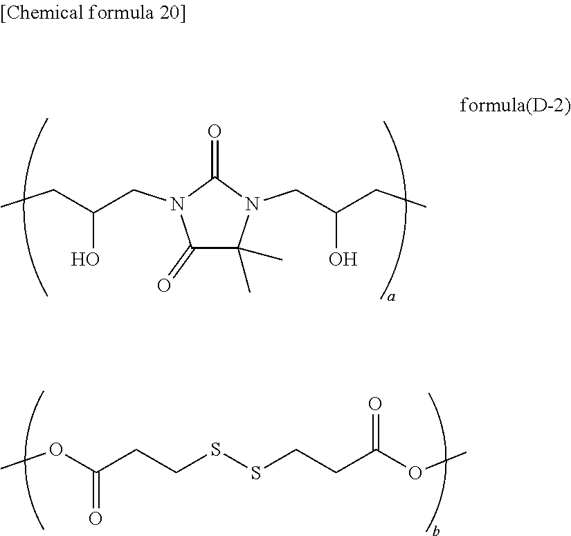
C1(=O)C(C)(C)N(CC(CC)O)C(=O)N1CC(CC)O.COC(CCSSCCC(OC)=O)=O
